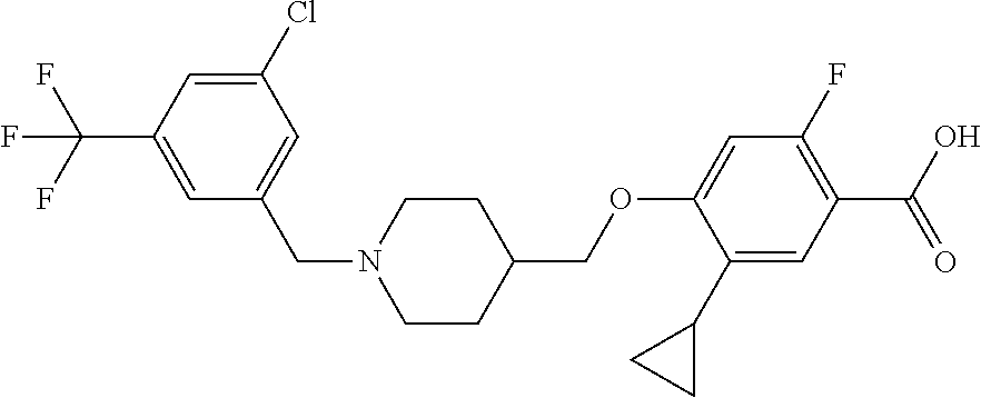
C1(C2CC2)=CC(C(O)=O)=C(F)C=C1OCC1CCN(CC2=CC(Cl)=CC(C(F)(F)F)=C2)CC1
